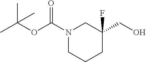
CC(OC(N1CCCC(F)(CO)C1)=O)(C)C
